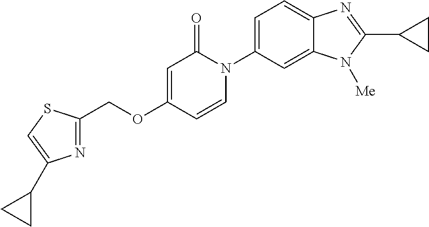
C(OC1=CC(=O)N(C2=CC=C3C(=C2)N([Me])C(C2CC2)=N3)C=C1)C1=NC(C2CC2)=CS1
